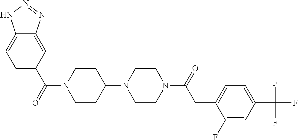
C1=C(C(N2CCC(N3CCN(C(CC4=CC=C(C(F)(F)F)C=C4F)=O)CC3)CC2)=O)C=C2C(=C1)NN=N2
